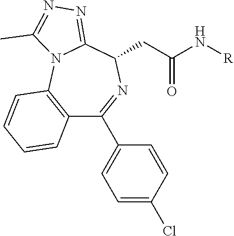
[R]NC(CC1N=C(C2=CC=C(Cl)C=C2)C2=C(N3C1=NN=C3C)C=CC=C2)=O
